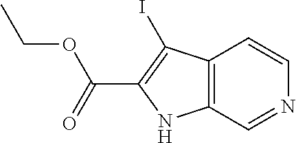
C12=C(C=NC=C1)NC(C(OCC)=O)=C2I
